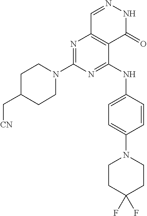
N1=C(N2CCC(C[CN])CC2)N=C(NC2=CC=C(N3CCC(F)(F)CC3)C=C2)C2=C1C=NNC2=O
